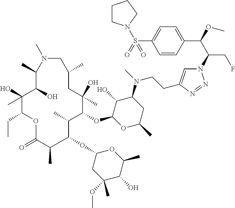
N1=NN(C(C(C2=CC=C(S(=O)(=O)N3CCCC3)C=C2)OC)CF)C=C1CCN(C1C(O)C(OC2C(C)C(OC3CC(OC)(C)C(O)C(C)O3)C(C)C(=O)OC(CC)C(O)(C)C(O)C(C)N(C)CC(C)CC2(O)C)OC(C)C1)C
